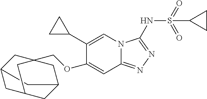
C1(C2CC2)=CN2C(=NN=C2NS(=O)(=O)C2CC2)C=C1OCC12CC3CC(CC(C3)C1)C2
